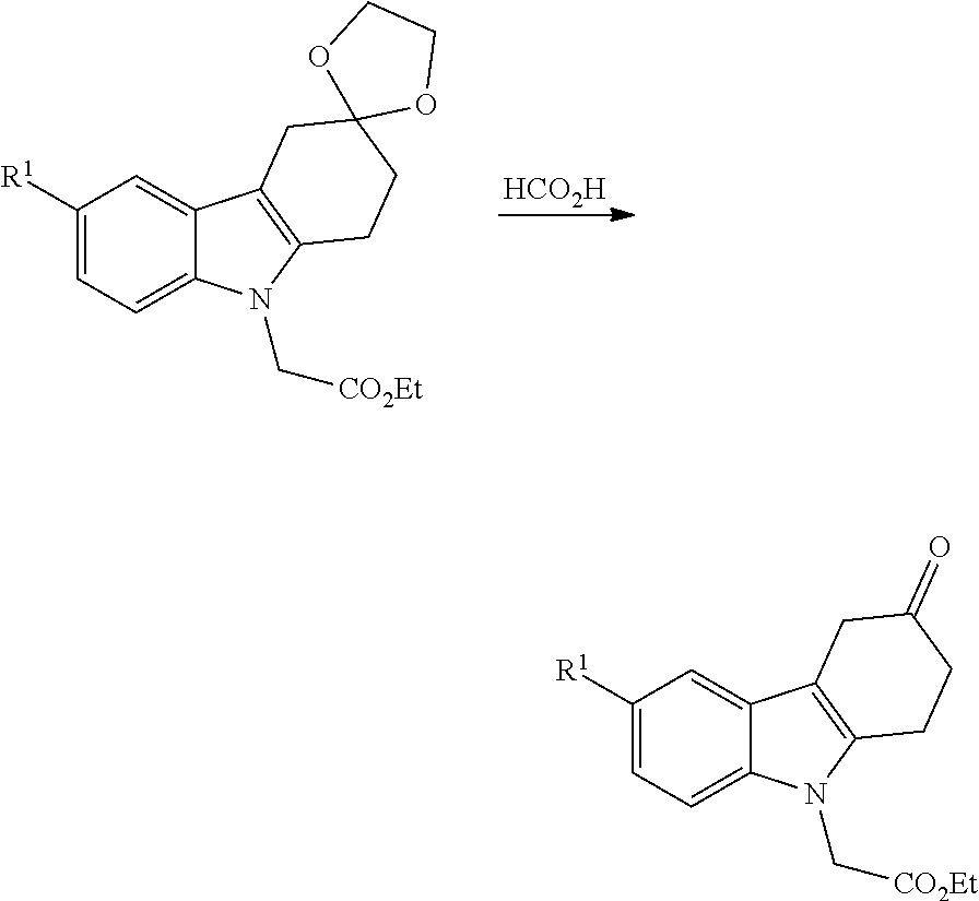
C1([R1])=CC=C2C(=C1)C1=C(N2C[CO2Et])CCC(=O)C1.C1([R1])=CC=C2C(=C1)C1=C(N2C[CO2Et])CCC2(C1)OCCO2.[HCO2H]
